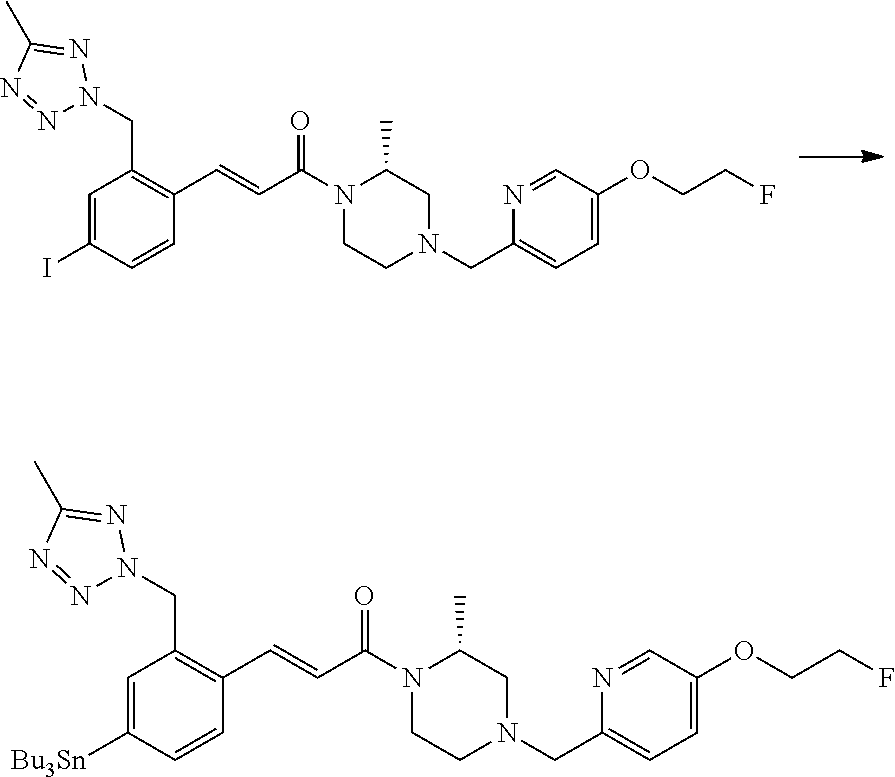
C1=C(I)C=CC(C=CC(N2CCN(CC3=CC=C(OCCF)C=N3)CC2C)=O)=C1CN1N=NC(C)=N1.C1=C([Bu3Sn])C=CC(C=CC(N2CCN(CC3=CC=C(OCCF)C=N3)CC2C)=O)=C1CN1N=NC(C)=N1
